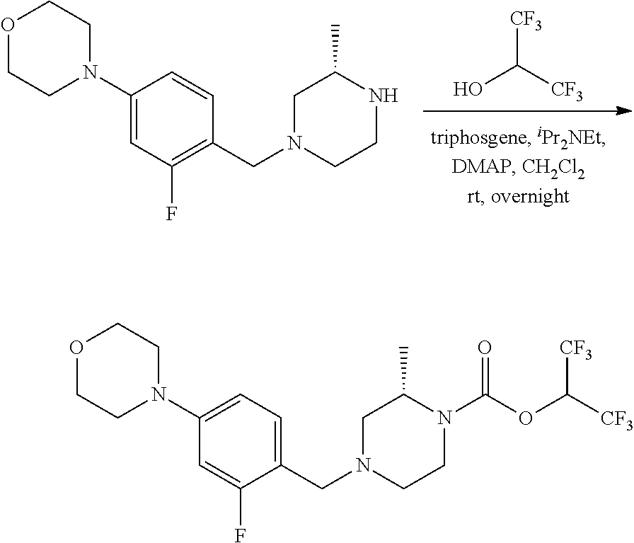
C1(N2CCOCC2)=CC(F)=C(CN2CCNC(C)C2)C=C1.[CF3]C([CF3])O.C1(N2CCOCC2)=CC=C(CN2CCN(C(OC([CF3])[CF3])=O)C(C)C2)C(F)=C1
